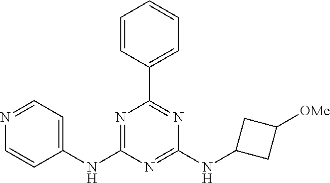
C1=CC(C2=NC(NC3CC([OMe])C3)=NC(NC3=CC=NC=C3)=N2)=CC=C1
